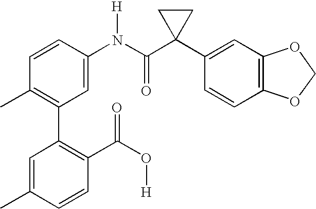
C1(N(C(C2(C3=CC4=C(C=C3)OCO4)CC2)=O)[H])=CC(C2=C(C(O[H])=O)C=CC(C)=C2)=C(C)C=C1
